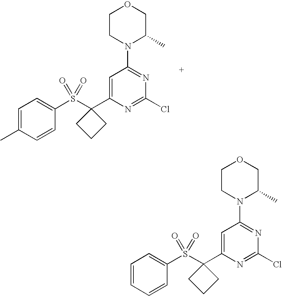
C1=C(C)C=CC(S(C2(C3=CC(N4C(C)COCC4)=NC(Cl)=N3)CCC2)(=O)=O)=C1.C1=CC=CC(S(C2(C3=CC(N4C(C)COCC4)=NC(Cl)=N3)CCC2)(=O)=O)=C1
